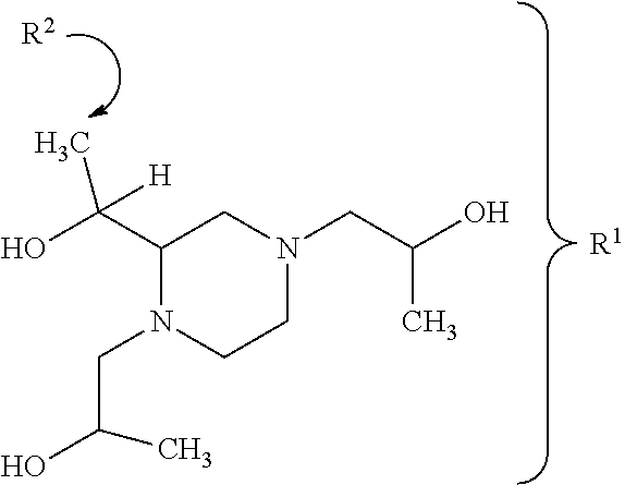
[R1].OC(C1N(CC(O)C)CCN(CC(C)O)C1)(C)[H].[R2]
